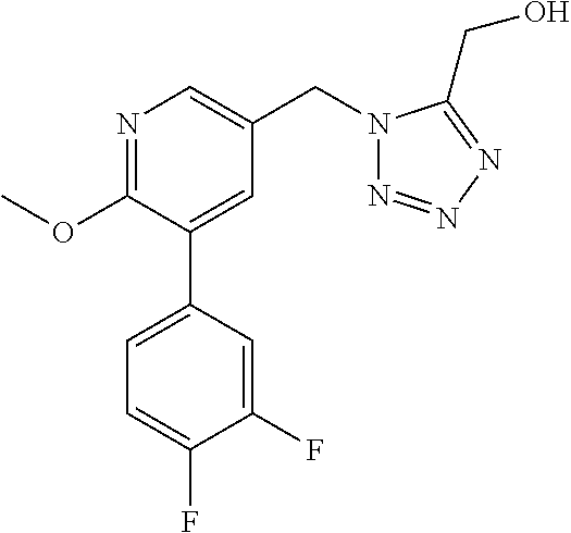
C1(OC)=NC=C(CN2N=NN=C2CO)C=C1C1=CC=C(F)C(F)=C1
